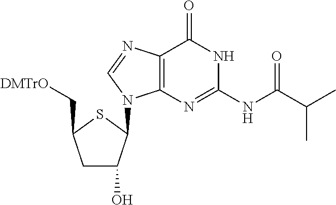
OC1CC(C[DMTrO])SC1N1C2=C(N=C1)C(=O)NC(NC(C(C)C)=O)=N2
